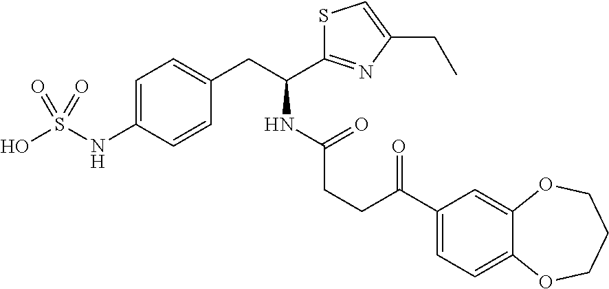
C1=C(NS(O)(=O)=O)C=CC(CC(C2=NC(CC)=CS2)NC(=O)CCC(C2=CC=C3C(=C2)OCCCO3)=O)=C1
